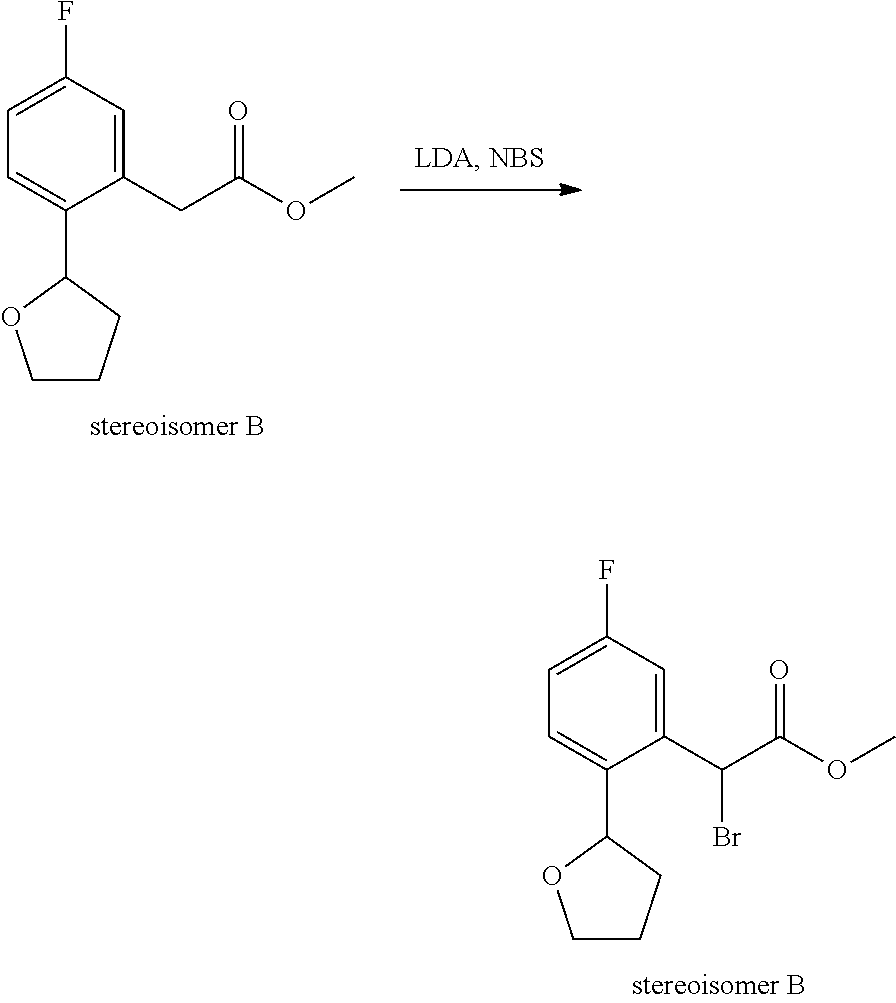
C1(C(C(OC)=O)Br)=CC(F)=CC=C1C1OCCC1.C1(CC(OC)=O)=CC(F)=CC=C1C1OCCC1
